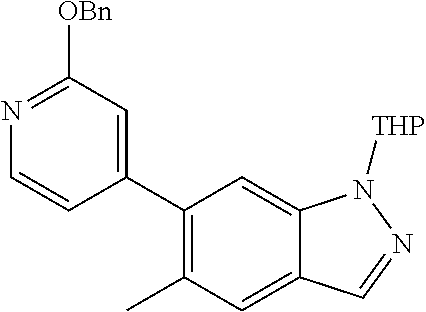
C1(C2=CC([OBn])=NC=C2)=C(C)C=C2C(=C1)N([THP])N=C2
